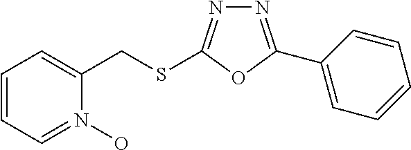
N1=C(C2=CC=CC=C2)OC(SCC2=CC=CC=N2O)=N1
